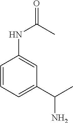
C1=CC=C(C(C)N)C=C1NC(=O)C
